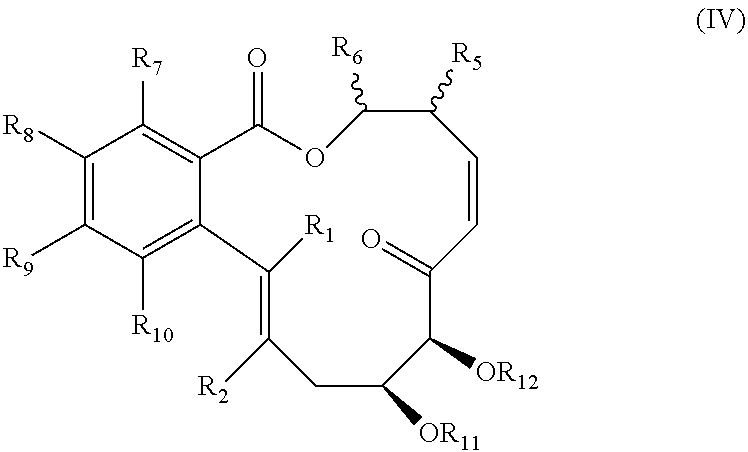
C1([R8])=C([R9])C([R10])=C2C(=C1[R7])C(=O)OC([R6])C([R5])C=CC(=O)C([OR12])C([OR11])CC([R2])=C2[R1]
